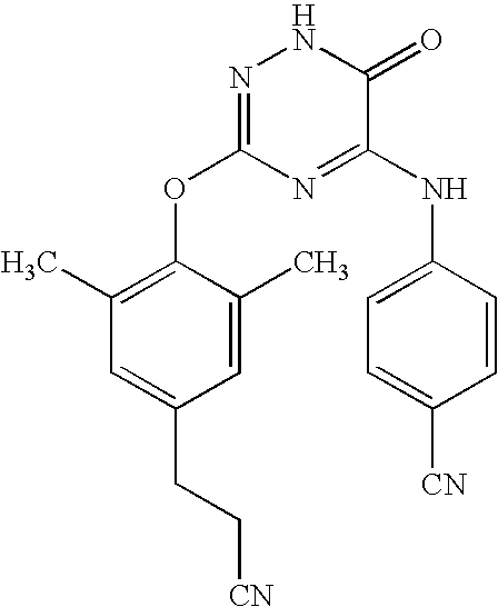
C1=C(C)C(OC2=NNC(=O)C(NC3=CC=C([CN])C=C3)=N2)=C(C)C=C1CC[CN]
